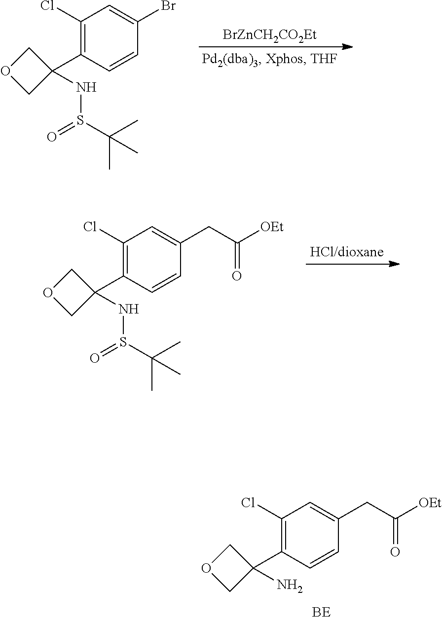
[BrZnCH2CO2Et].C1(Cl)=C(C2(NS(=O)C(C)(C)C)COC2)C=CC(Br)=C1.C1(Cl)=C(C2(NS(=O)C(C)(C)C)COC2)C=CC(CC([OEt])=O)=C1.C1(Cl)=C(C2(N)COC2)C=CC(CC([OEt])=O)=C1
